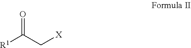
[R1]C(C[X])=O
